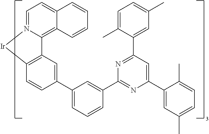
C12=C(C=CC(C3=CC=CC(C4=NC(C5=CC(C)=CC=C5C)=CC(C5=CC(C)=CC=C5C)=N4)=C3)=C1)[Ir]N1=CC=C3C(=C21)C=CC=C3
